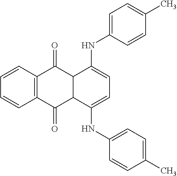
C1=CC2=C(C=C1)C(=O)C1C(C2=O)C(NC2=CC=C(C)C=C2)=CC=C1NC1=CC=C(C)C=C1
